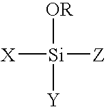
[X][Si]([Z])([Y])[OR]
